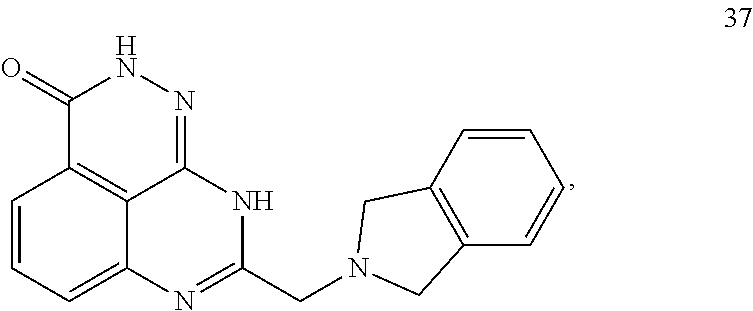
C1=CC=C2C3=C1C(=O)NN=C3NC(CN1CC3=C(C=CC=C3)C1)=N2
